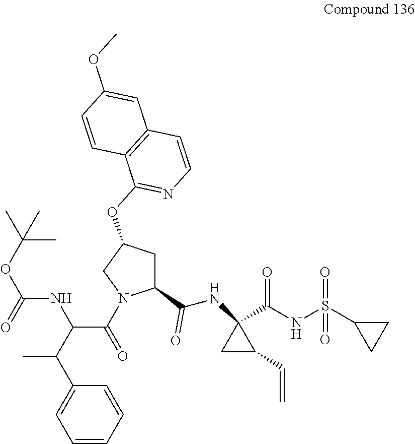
C1(C(C)C(C(=O)N2C(C(NC3(C(NS(C4CC4)(=O)=O)=O)CC3C=C)=O)CC(OC3=NC=CC4=C3C=CC(OC)=C4)C2)NC(OC(C)(C)C)=O)=CC=CC=C1
